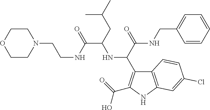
C(C(=O)NCC1=CC=CC=C1)(NC(C(=O)NCCN1CCOCC1)CC(C)C)C1=C(C(=O)O)NC2=C1C=CC(Cl)=C2
